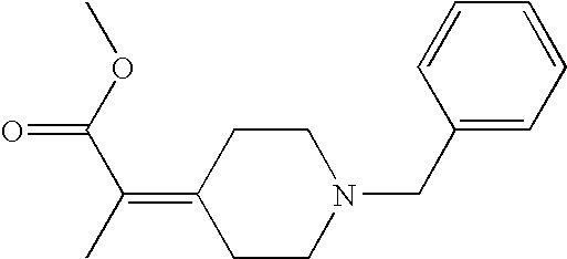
C1CN(CC2=CC=CC=C2)CCC1=C(C)C(OC)=O
